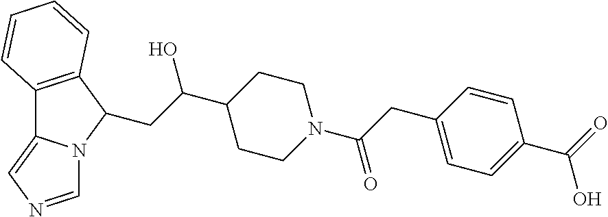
C12=C(C(CC(C3CCN(C(CC4=CC=C(C(=O)O)C=C4)=O)CC3)O)N3C1=CN=C3)C=CC=C2
